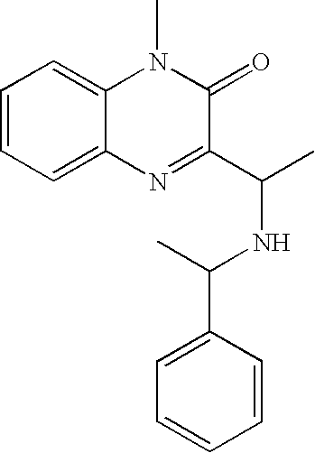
C1=CC=C2C(=C1)N(C)C(=O)C(C(C)NC(C)C1=CC=CC=C1)=N2
